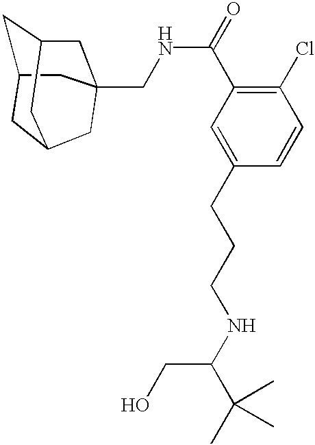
C1C2CC3CC(CNC(C4=C(Cl)C=CC(CCCNC(CO)C(C)(C)C)=C4)=O)(CC1C3)C2
